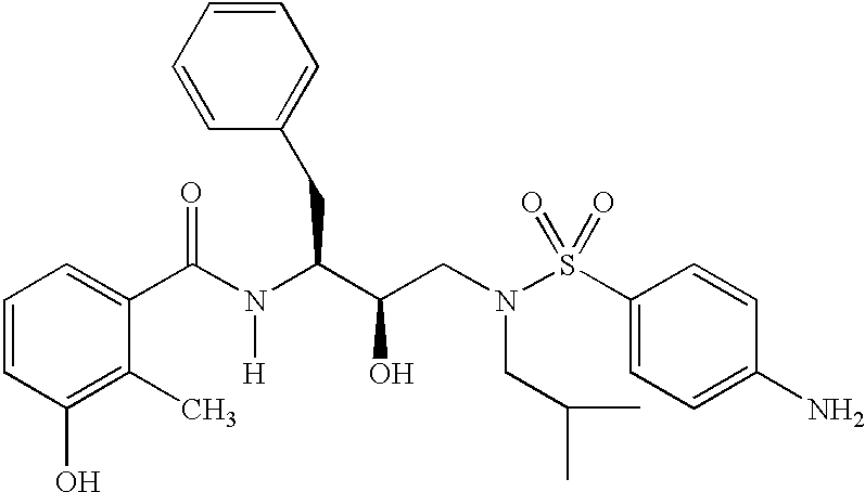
C1=CC(O)=C(C)C(C(N(C(C(CN(S(C2=CC=C(N)C=C2)(=O)=O)CC(C)C)O)CC2=CC=CC=C2)[H])=O)=C1
